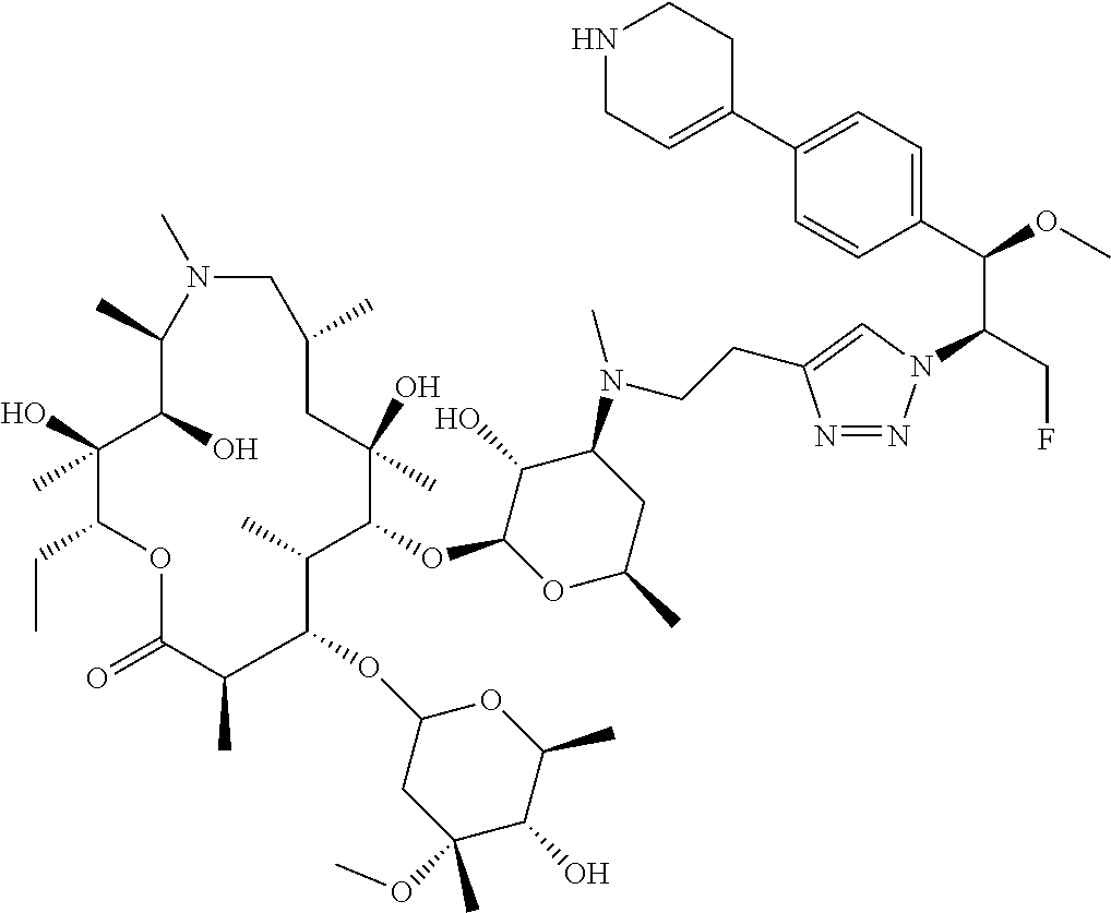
C1=C(CCN(C2C(O)C(OC3C(C)C(OC4CC(OC)(C)C(O)C(C)O4)C(C)C(=O)OC(CC)C(O)(C)C(O)C(C)N(C)CC(C)CC3(O)C)OC(C)C2)C)N=NN1C(C(C1=CC=C(C2=CCNCC2)C=C1)OC)CF
